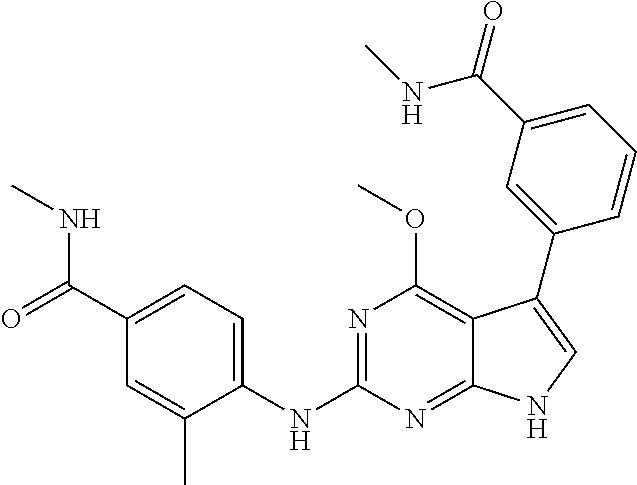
N(C1=NC(OC)=C2C(=N1)NC=C2C1=CC(C(NC)=O)=CC=C1)C1=CC=C(C(=O)NC)C=C1C
